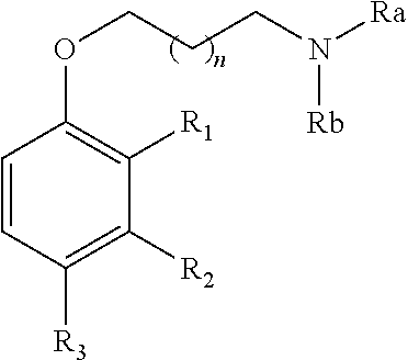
C1=CC([R3])=C([R2])C([R1])=C1OCCCN([Rb])[Ra]
